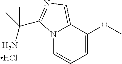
N12C=CC=C(OC)C1=CN=C2C(N)(C)C.Cl
